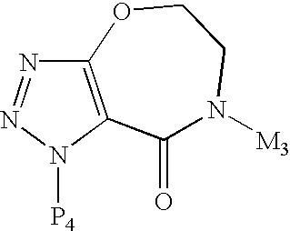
C12=C(N([P4])N=N1)C(=O)N([M3])CCO2
